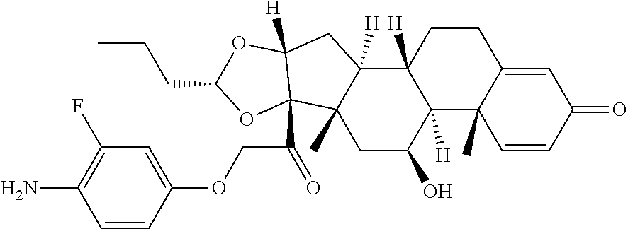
C1CC2([H])C([H])(C3(C)C1=CC(=O)C=C3)C(O)CC1(C)C2([H])CC2([H])C1(C(COC1=CC(F)=C(N)C=C1)=O)OC(CCC)O2
